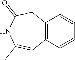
C12=C(CC(=O)NC(C)=C1)C=CC=C2
